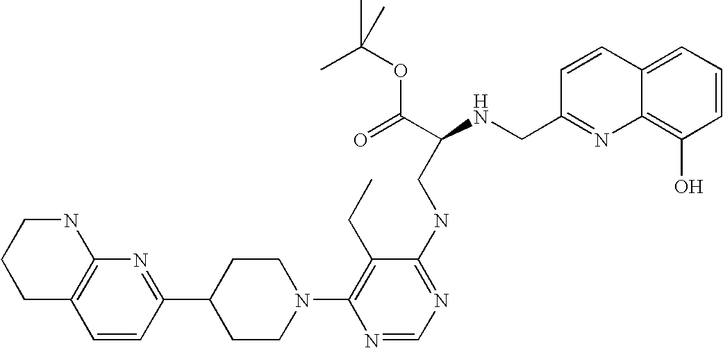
C1=CC(C2CCN(C3=C(CC)C(NCC(NCC4=NC5=C(O)C=CC=C5C=C4)C(=O)OC(C)(C)C)=NC=N3)CC2)=NC2=C1CCCN2
